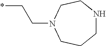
*CCN1CCNCCC1
